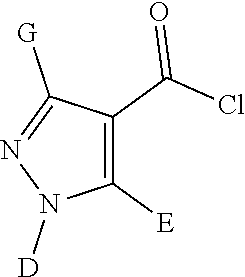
C1([E])=C(C(Cl)=O)C([G])=NN1[D]
